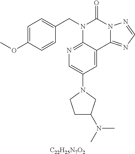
[C22H25N7O2].C1=C(OC)C=CC(CN2C3=NC=C(N4CCC(N(C)C)C4)C=C3C3=NC=NN3C2=O)=C1
